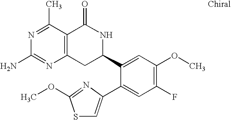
N1=C(C)C2=C(N=C1N)CC(C1=CC(OC)=C(F)C=C1C1=CSC(OC)=N1)NC2=O
